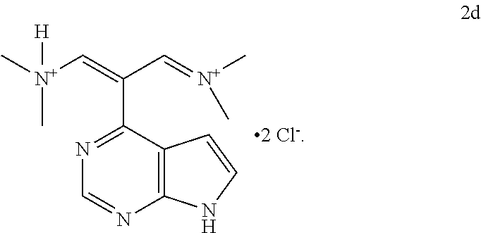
C1=NC2=C(C(C(=C[N+](C)(C)[H])C=[N+](C)C)=N1)C=CN2.[2 Cl-]
